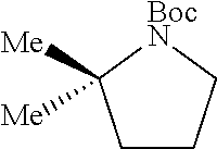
C1CC[BocN]C1([Me])[Me]
